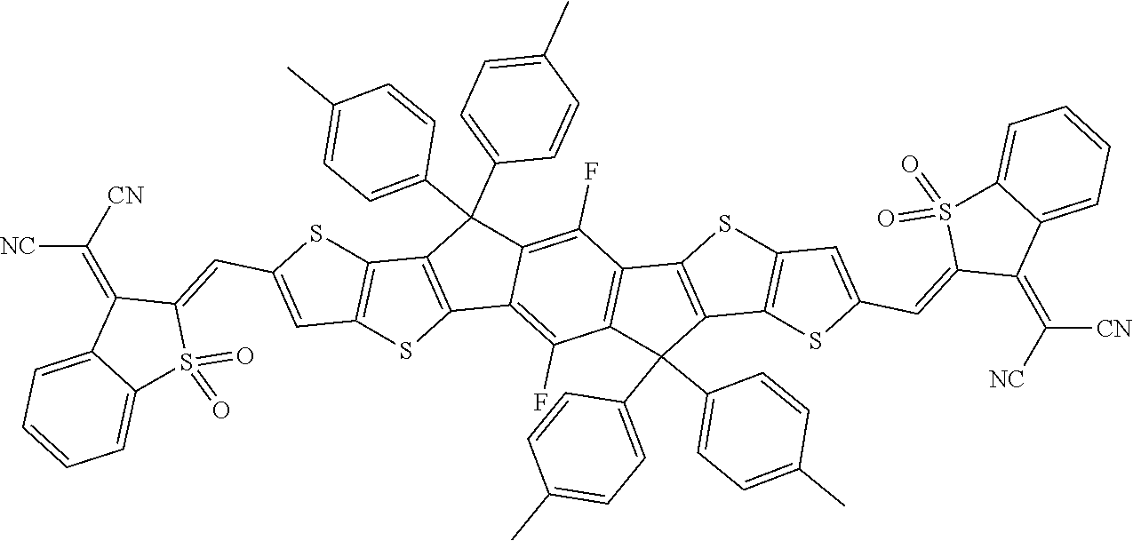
C12=C(C(C3=CC=C(C)C=C3)(C3=CC=C(C)C=C3)C3=C(F)C4=C(C(F)=C13)C(C1=CC=C(C)C=C1)(C1=CC=C(C)C=C1)C1=C4SC3=C1SC(C=C1C(=C([CN])[NC])C4=CC=CC=C4S1(=O)=O)=C3)C1=C(S2)C=C(C=C2C(=C([NC])[CN])C3=CC=CC=C3S2(=O)=O)S1
